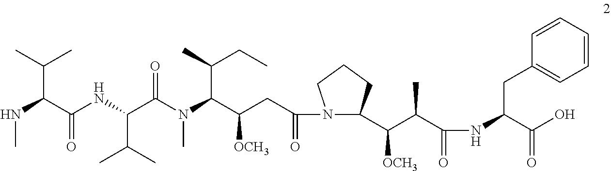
CNC(C(NC(C(N(C(C(CC(=O)N1C(C(C(C(NC(C(O)=O)CC2=CC=CC=C2)=O)C)[OCH3])CCC1)[OCH3])C(CC)C)C)=O)C(C)C)=O)C(C)C
